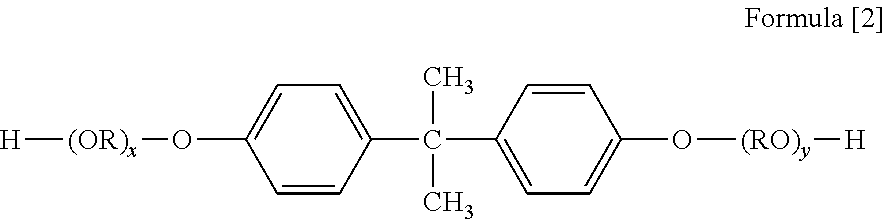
[H][(OR)x]OC1=CC=C(C(C)(C2=CC=C(O[(RO)y][H])C=C2)C)C=C1
